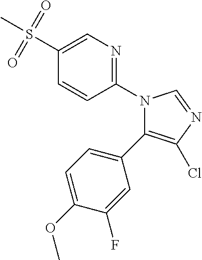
C1(N2C(C3=CC=C(OC)C(F)=C3)=C(Cl)N=C2)=NC=C(S(C)(=O)=O)C=C1
